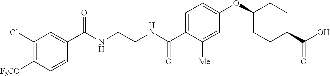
C(NCCNC(C1=CC=C(OC2CCC(C(O)=O)CC2)C=C1[Me])=O)(=O)C1=CC(Cl)=C([F3CO])C=C1
